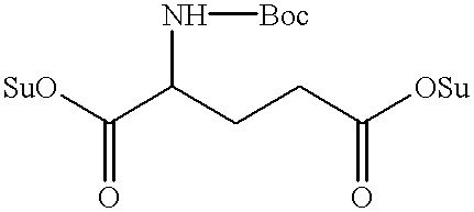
[SuO]C(C(CCC([OSu])=O)N[Boc])=O
